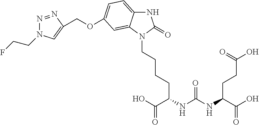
N1C2=CC=C(OCC3=CN(CCF)N=N3)C=C2N(CCCCC(C(O)=O)NC(NC(C(O)=O)CCC(O)=O)=O)C1=O
